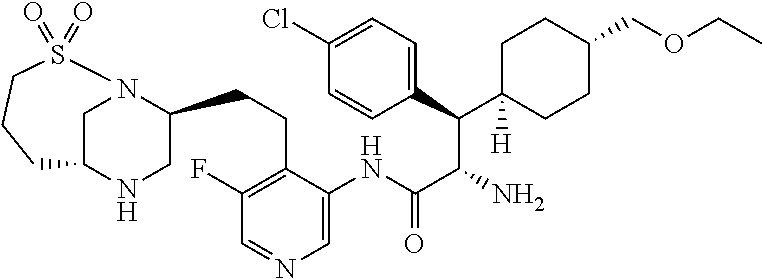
C1N2C(CCC3=C(F)C=NC=C3NC(C(N)C(C3=CC=C(Cl)C=C3)C3([H])CCC(COCC)CC3)=O)CNC1CCCS2(=O)=O
